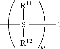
[R11][Si]([R12])(C)C
